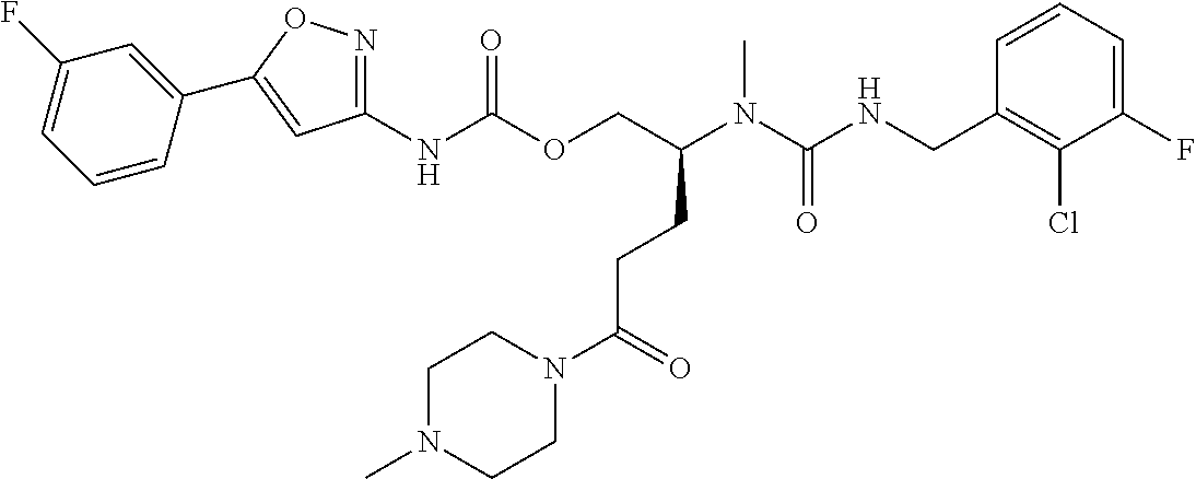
C1=CC(CNC(N(C)C(COC(NC2=NOC(C3=CC(F)=CC=C3)=C2)=O)CCC(N2CCN(C)CC2)=O)=O)=C(Cl)C(F)=C1
